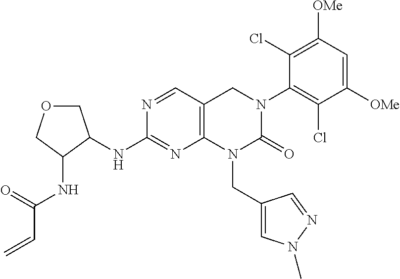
N(C1=NC2=C(C=N1)CN(C1=C(Cl)C([OMe])=CC([OMe])=C1Cl)C(=O)N2CC1=CN(C)N=C1)C1C(NC(C=C)=O)COC1
